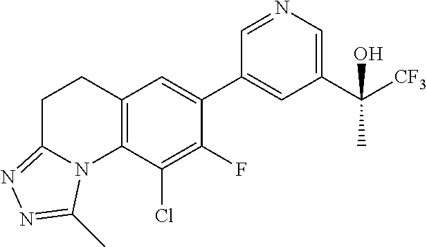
C1(C([CF3])(C)O)=CN=CC(C2=CC3=C(C(Cl)=C2F)N2C(=NN=C2C)CC3)=C1
